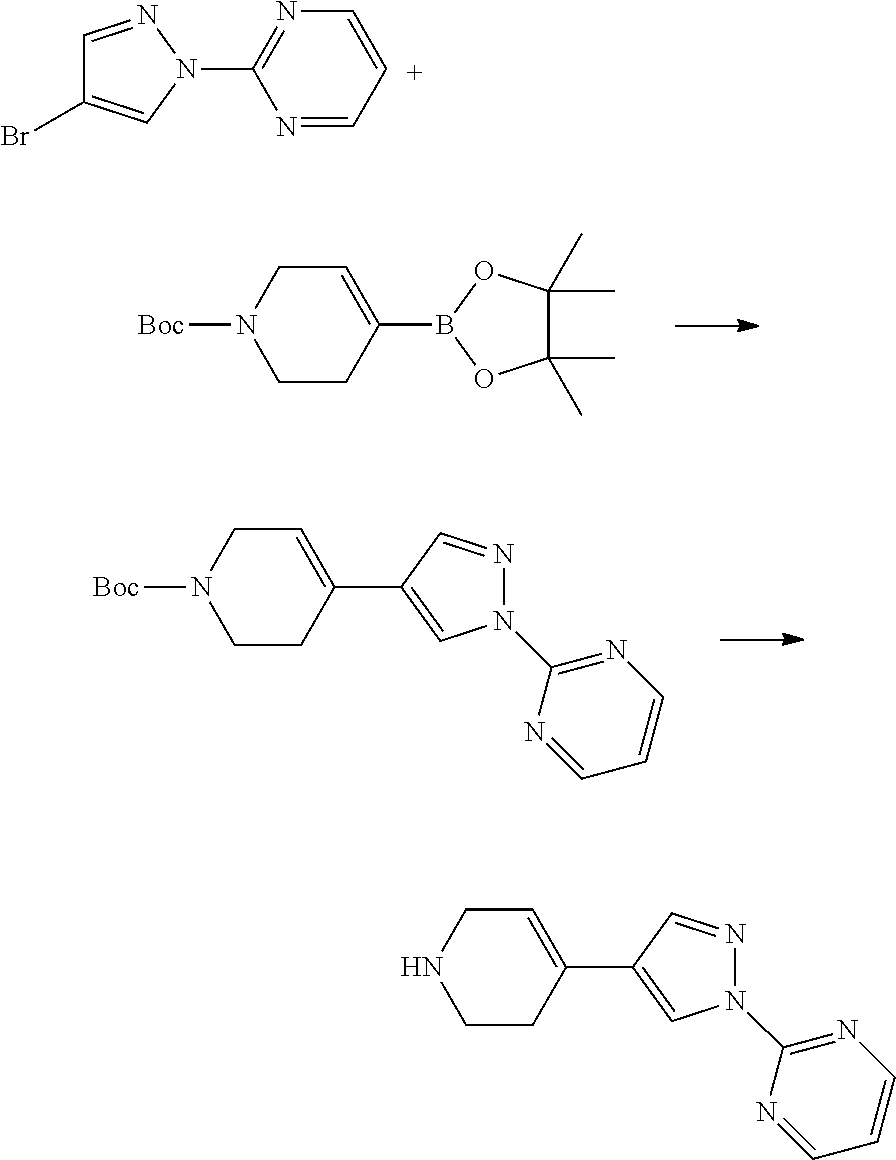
C1CC(B2OC(C)(C)C(C)(C)O2)=CCN1[Boc].C1CC(C2=CN(C3=NC=CC=N3)N=C2)=CCN1[Boc].C1=NN(C2=NC=[C+]C=N2)C=C1Br.C1CC(C2=CN(C3=NC=CC=N3)N=C2)=CCN1
